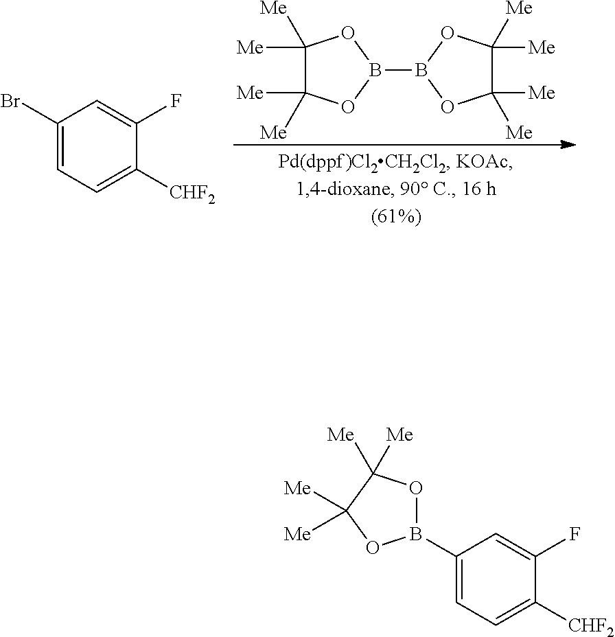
B1(B2OC([Me])([Me])C([Me])([Me])O2)OC([Me])([Me])C([Me])([Me])O1.C1(Br)=CC=C([CHF2])C(F)=C1.C1(B2OC([Me])([Me])C([Me])([Me])O2)=CC=C([CHF2])C(F)=C1
